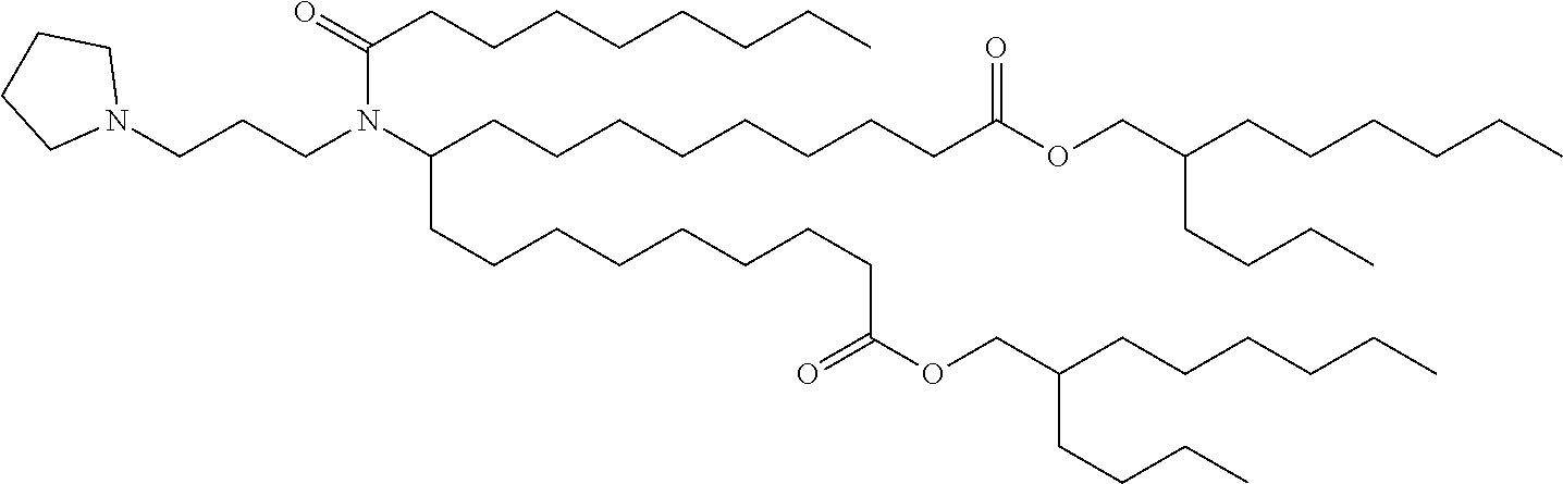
N1(CCCN(C(CCCCCCCCC(OCC(CCCCCC)CCCC)=O)CCCCCCCCC(OCC(CCCCCC)CCCC)=O)C(CCCCCCCC)=O)CCCC1
